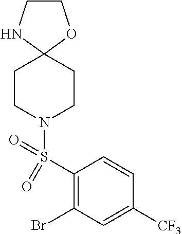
C1CNC2(O1)CCN(S(C1=C(Br)C=C([CF3])C=C1)(=O)=O)CC2
